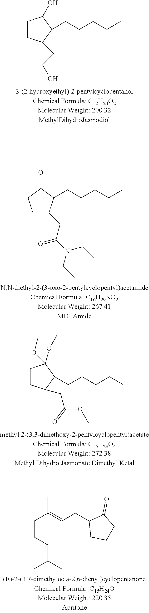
C1CC(CCO)C(CCCCC)C1O.C1C(CC(N(CC)CC)=O)C(CCCCC)C(=O)C1.C1CC(CC(OC)=O)C(CCCCC)C1(OC)OC.CC(=CCC1CCCC1=O)CCC=C(C)C
